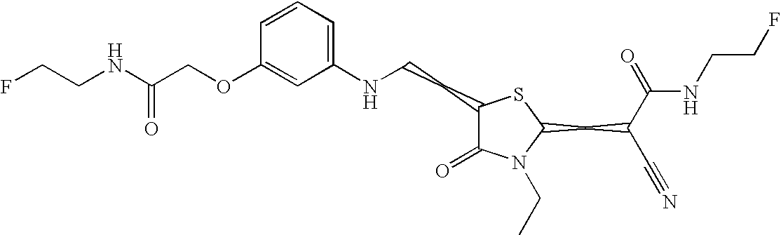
C1=CC=C(NCCC2C(=O)N(CC)C(CC(C#N)C(=O)NCCF)S2)C=C1OCC(NCCF)=O
